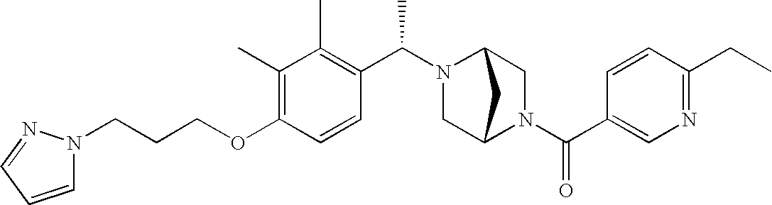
C(OC1=C(C)C(C)=C(C(N2C3CN(C(C4=CN=C(CC)C=C4)=O)C(C2)C3)C)C=C1)CCN1C=CC=N1
